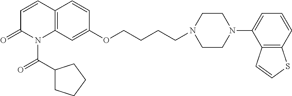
C12=C(C=C(OCCCCN3CCN(C4=CC=CC5=C4C=CS5)CC3)C=C1)N(C(C1CCCC1)=O)C(=O)C=C2
